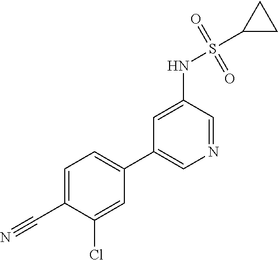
C1=C(C#N)C(Cl)=CC(C2=CN=CC(NS(C3CC3)(=O)=O)=C2)=C1
